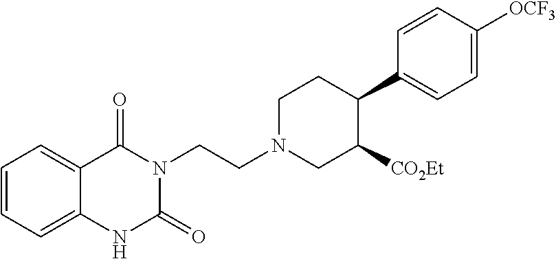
C1=CC=C2C(=C1)C(=O)N(CCN1CC([CO2Et])C(C3=CC=C([OCF3])C=C3)CC1)C(=O)N2
